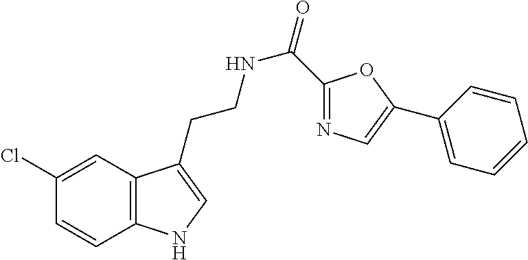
C12=C(C=C(Cl)C=C1)C(CCNC(=O)C1=NC=C(C3=CC=CC=C3)O1)=CN2
